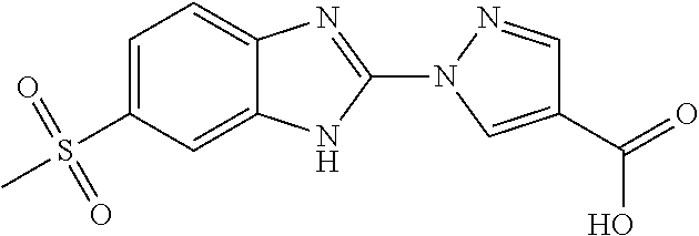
N1(C2=NC3=CC=C(S(C)(=O)=O)C=C3N2)C=C(C(=O)O)C=N1
